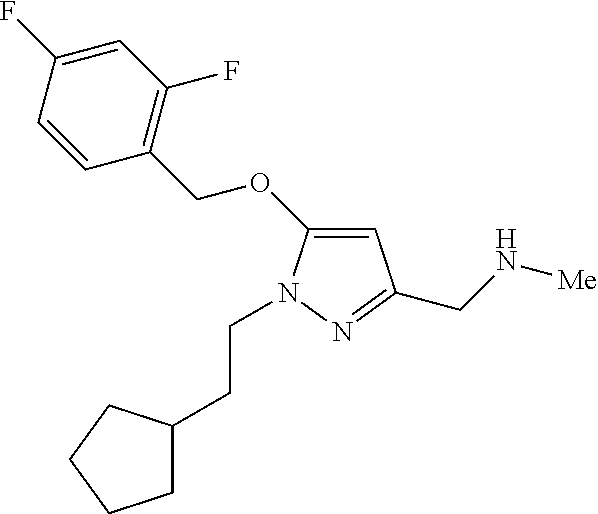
C1=C(OCC2=C(F)C=C(F)C=C2)N(CCC2CCCC2)N=C1CN[Me]
